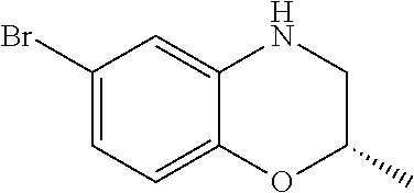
C1(Br)=CC=C2C(=C1)NCC(C)O2
